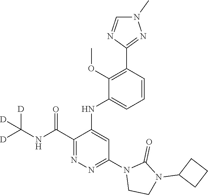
C1=CC(C2=NN(C)C=N2)=C(OC)C(NC2=CC(N3CCN(C4CCC4)C3=O)=NN=C2C(NC([D])([D])[D])=O)=C1
